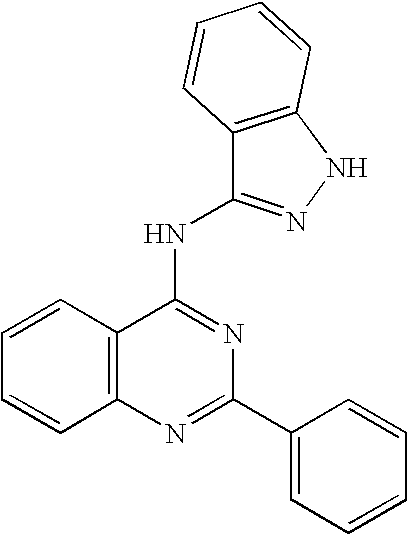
C12=C(N=C(C3=CC=CC=C3)N=C1NC1=NNC3=C1C=CC=C3)C=CC=C2
